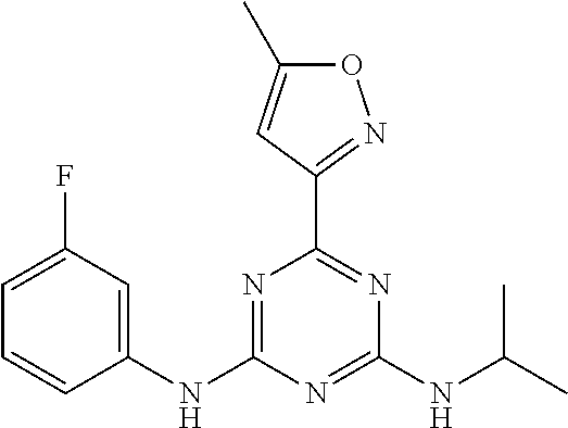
N1=C(NC2=CC(F)=CC=C2)N=C(NC(C)C)N=C1C1=NOC(C)=C1
